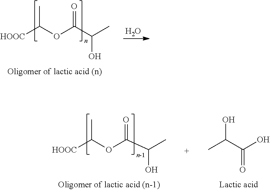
CC(OC(C(C)O)=O)[HOOC].O.CC(OC(C(C)O)=O)[HOOC].OC(C(O)=O)C
